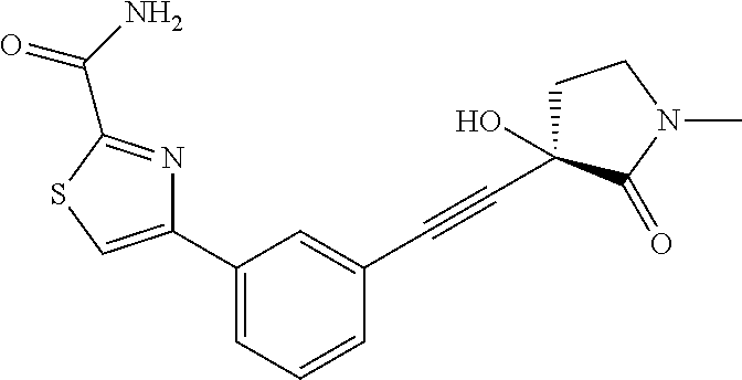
C1(C2=CSC(C(N)=O)=N2)=CC=CC(C#CC2(O)CCN(C)C2=O)=C1
